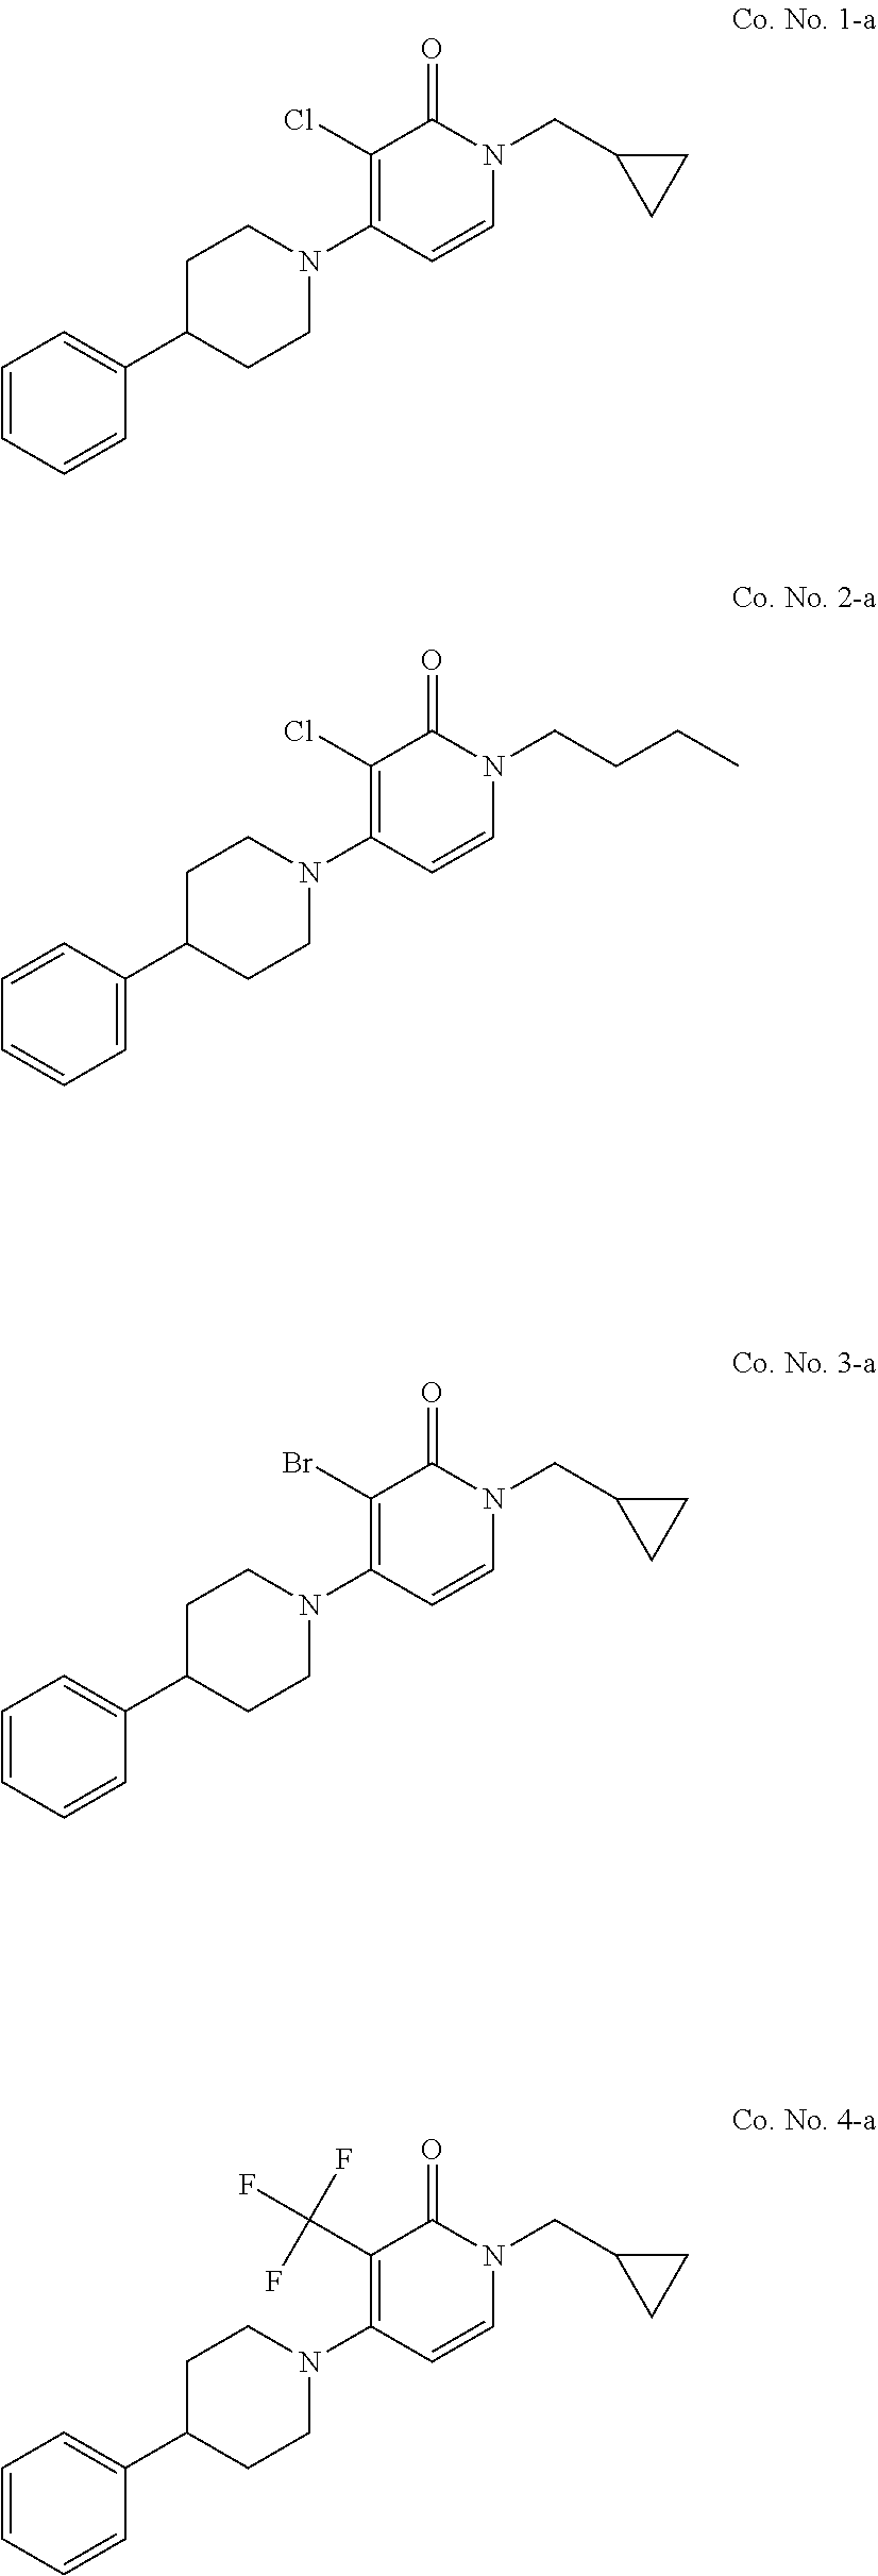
C1=CC=CC(C2CCN(C3=C(Cl)C(=O)N(CC4CC4)C=C3)CC2)=C1.C1=CC(C2CCN(C3=C(Cl)C(=O)N(CCCC)C=C3)CC2)=CC=C1.C1=CC=CC(C2CCN(C3=C(Br)C(=O)N(CC4CC4)C=C3)CC2)=C1.C1=CC=CC(C2CCN(C3=C(C(F)(F)F)C(=O)N(CC4CC4)C=C3)CC2)=C1
